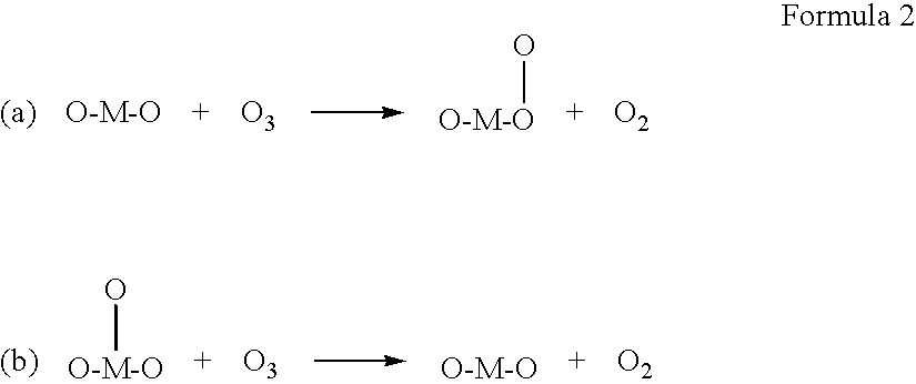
[O3].O[O-M-O].[O2].[O3].[O2].[O-M-O].O[O-M-O]
